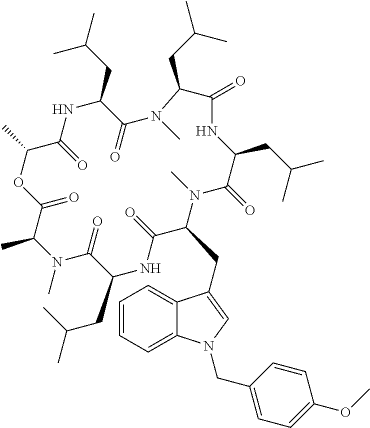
C1(=O)OC(C)C(=O)NC(CC(C)C)C(=O)N(C)C(CC(C)C)C(=O)NC(CC(C)C)C(=O)N(C)C(CC2=CN(CC3=CC=C(OC)C=C3)C3=CC=CC=C32)C(=O)NC(CC(C)C)C(=O)N(C)C1C
